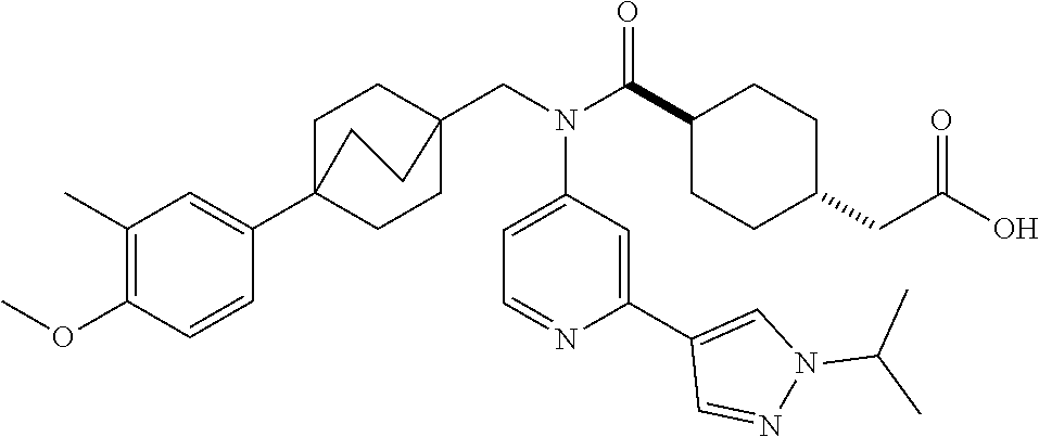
C1(C(N(CC23CCC(C4=CC(C)=C(OC)C=C4)(CC2)CC3)C2=CC=NC(C3=CN(C(C)C)N=C3)=C2)=O)CCC(CC(O)=O)CC1
